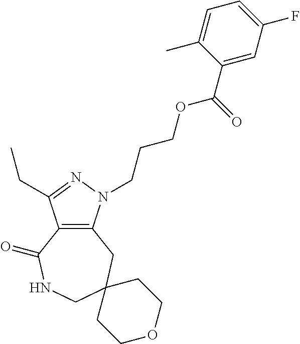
C12=C(N(CCCOC(C3=CC(F)=CC=C3C)=O)N=C1CC)CC1(CNC2=O)CCOCC1
